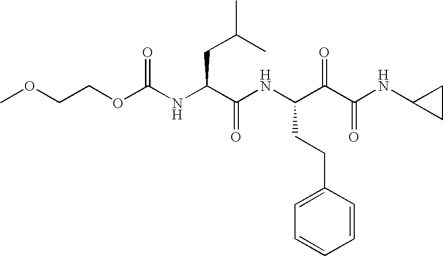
O(C(NC(C(NC(C(C(NC1CC1)=O)=O)CCC1=CC=CC=C1)=O)CC(C)C)=O)CCOC
